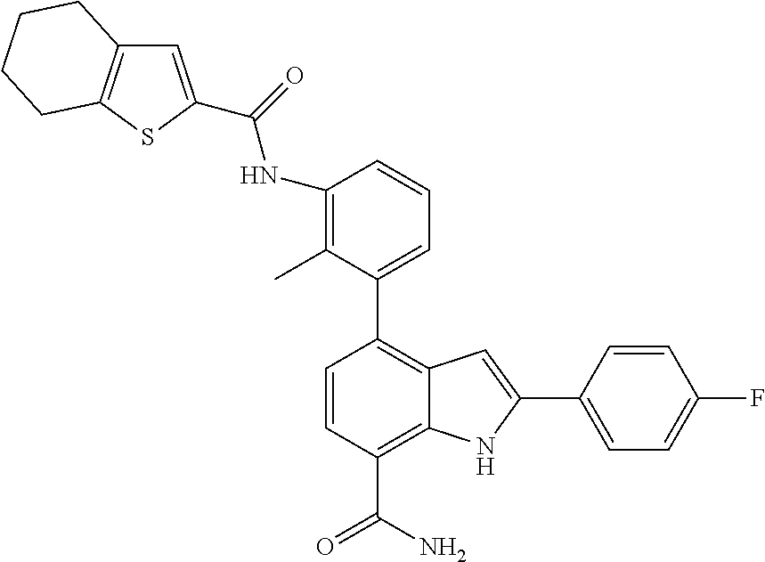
C1(C2=CC=CC(NC(=O)C3=CC4=C(S3)CCCC4)=C2C)=C2C(=C(C(N)=O)C=C1)NC(C1=CC=C(F)C=C1)=C2
